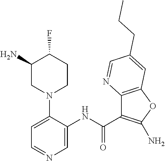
C1=C(N2CCC(F)C(N)C2)C(NC(C2=C(N)OC3=C2N=CC(CCC)=C3)=O)=CN=C1
